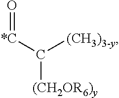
O=[*C]C([(CH2OR6)y])[(CH3)3-y]
